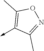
C1(->C)=C(C)ON=C1C
